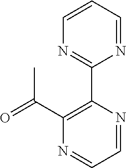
C1(C2=NC=CC=N2)=C(C(=O)C)N=CC=N1
